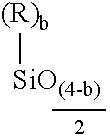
[(R)b][SiO(4-b)]
